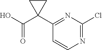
ClC1=NC=CC(C2(C(O)=O)CC2)=N1
